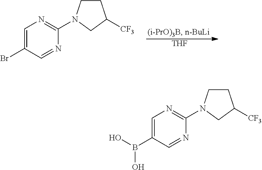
C1=C(Br)C=NC(N2CCC([CF3])C2)=N1.[THF].C1=C(B(O)O)C=NC(N2CCC([CF3])C2)=N1
